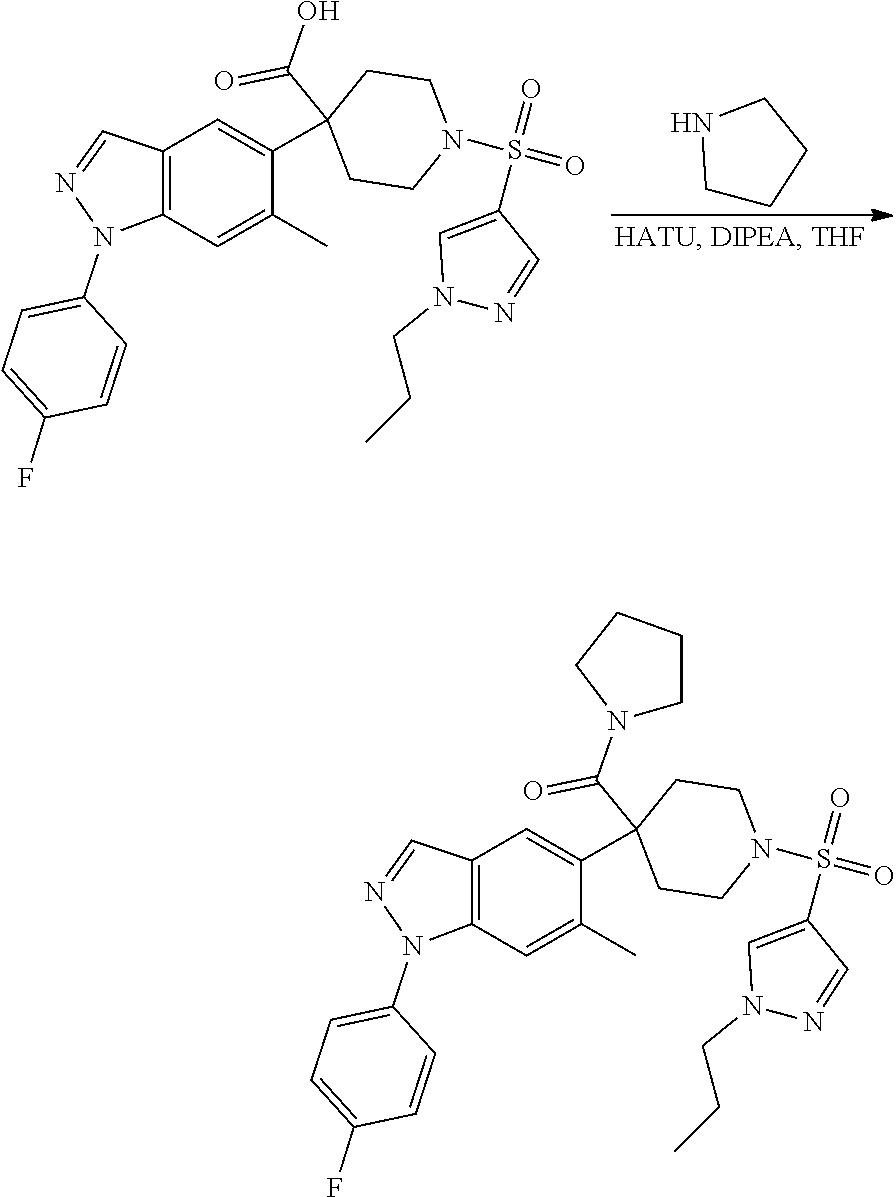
C1=C(F)C=CC(N2C3=C(C=N2)C=C(C2(C(O)=O)CCN(S(=O)(C4=CN(CCC)N=C4)=O)CC2)C(C)=C3)=C1.C1CCCN1.C1=C(F)C=CC(N2C3=C(C=N2)C=C(C2(C(N4CCCC4)=O)CCN(S(=O)(C4=CN(CCC)N=C4)=O)CC2)C(C)=C3)=C1
